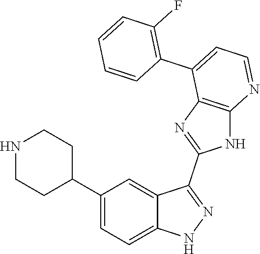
C1(C2=CC=C3C(=C2)C(C2=NC4=C(N2)N=CC=C4C2=C(F)C=CC=C2)=NN3)CCNCC1
